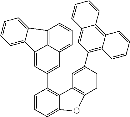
C1=CC=C2C(=C1C1=CC3=CC=CC4=C3C(=C1)C1=CC=CC=C41)C1=C(C=CC(C3=C4C(=C5C(=C3)C=CC=C5)C=CC=C4)=C1)O2
